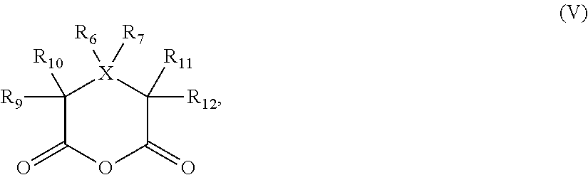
C1([R9])([R10])C(=O)OC(=O)C([R12])([R11])[X]1([R7])[R6]
